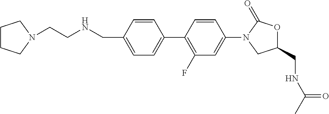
C1=CC(CNCCN2CCCC2)=CC=C1C1=C(F)C=C(N2CC(CNC(C)=O)OC2=O)C=C1
